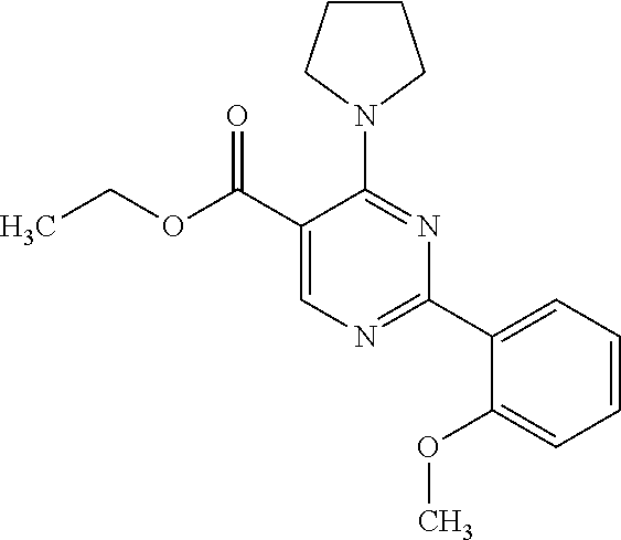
CCOC(C1=CN=C(C2=CC=CC=C2OC)N=C1N1CCCC1)=O
